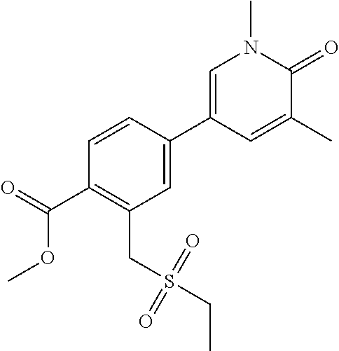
C1(C(OC)=O)=C(CS(CC)(=O)=O)C=C(C2=CN(C)C(=O)C(C)=C2)C=C1
